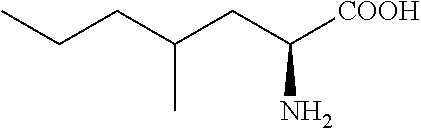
C(CC(CC([COOH])N)C)C
